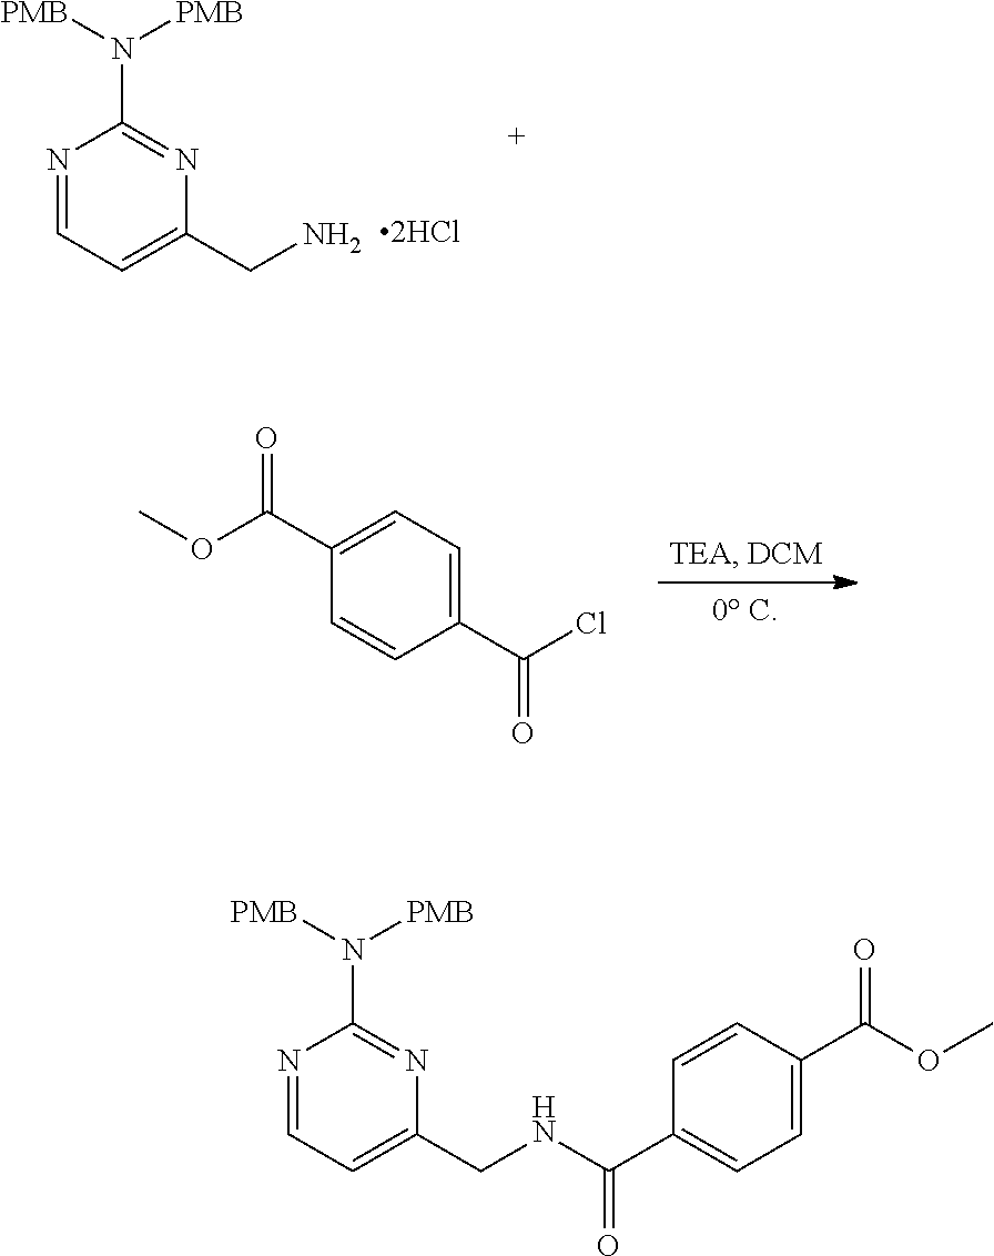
C1=C(C(=O)OC)C=CC(C(Cl)=O)=C1.N1=CC=C(CN)N=C1N([PMB])[PMB].N1=CC=C(CNC(C2=CC=C(C(OC)=O)C=C2)=O)N=C1N([PMB])[PMB]
